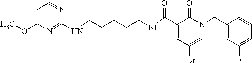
C1=C(OC)N=C(NCCCCCNC(C2=CC(Br)=CN(CC3=CC(F)=CC=C3)C2=O)=O)N=C1
